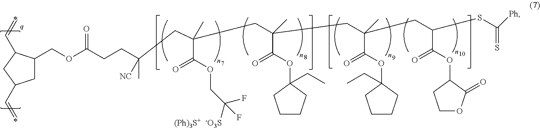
C(OC(CCC(CC(C(OCC(F)([(Ph)3S+  -O3S])F)=O)(C)CC(CC(C(=O)OC1(CC)CCCC1)(C)CC(C(OC1C(=O)OCC1)=O)SC(=S)[Ph])(C(OC1(CC)CCCC1)=O)C)(C)[NC])=O)C1CC(C=C)CC1C=C
